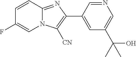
C1(C2=C([CN])N3C(=N2)C=CC(F)=C3)=CC(C(C)(O)C)=CN=C1
